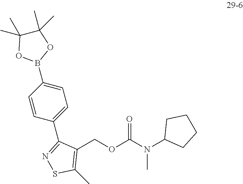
C1(COC(N(C2CCCC2)C)=O)=C(C)SN=C1C1=CC=C(B2OC(C)(C)C(C)(C)O2)C=C1
